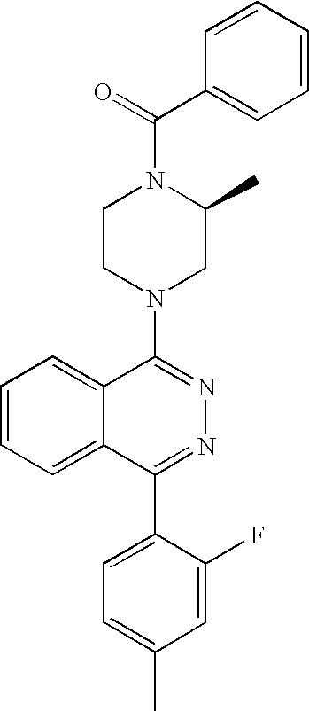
C(=O)(N1CCN(C2=NN=C(C3=CC=C(C)C=C3F)C3=CC=CC=C23)CC1C)C1=CC=CC=C1
